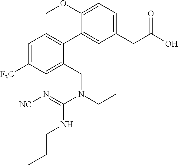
C1=C(OC)C(C2=CC=C([F3C])C=C2CN(CC)C(=N[NC])NCCC)=CC(CC(O)=O)=C1
